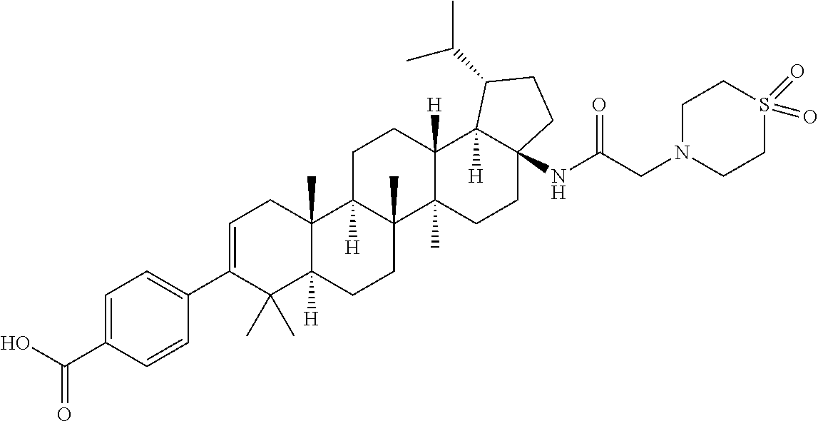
C1=C(C(O)=O)C=CC(C2=CCC3(C)C([H])(C2(C)C)CCC2(C)C3([H])CCC3([H])C2(C)CCC2(NC(CN4CCS(=O)(=O)CC4)=O)C3([H])C(C(C)C)CC2)=C1
